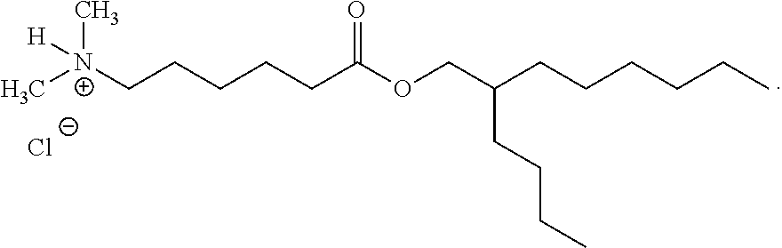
C[N+]([H])(CCCCCC(OCC(CCCC)CCCCCC)=O)C.[Cl-]
